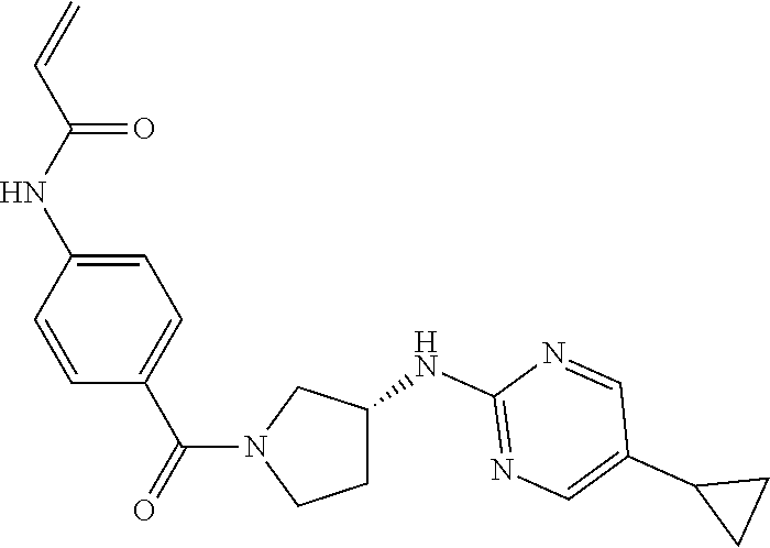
C(N1CCC(NC2=NC=C(C3CC3)C=N2)C1)(=O)C1=CC=C(NC(C=C)=O)C=C1
